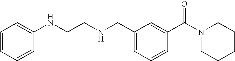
N(CCNCC1=CC=CC(C(=O)N2CCCCC2)=C1)C1=CC=CC=C1
